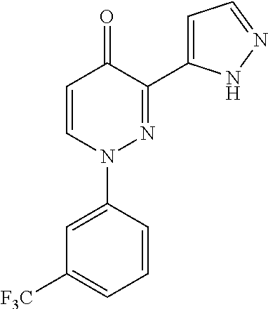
C1=C(N2N=C(C3=CC=NN3)C(=O)C=C2)C=CC=C1[F3C]
